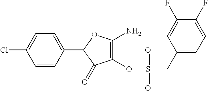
C1(C2=CC=C(Cl)C=C2)C(=O)C(OS(CC2=CC=C(F)C(F)=C2)(=O)=O)=C(N)O1
